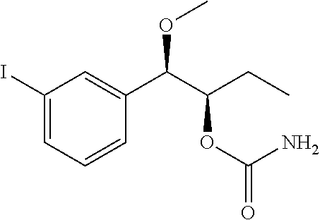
C1(I)=CC=CC(C(C(CC)OC(=O)N)OC)=C1
